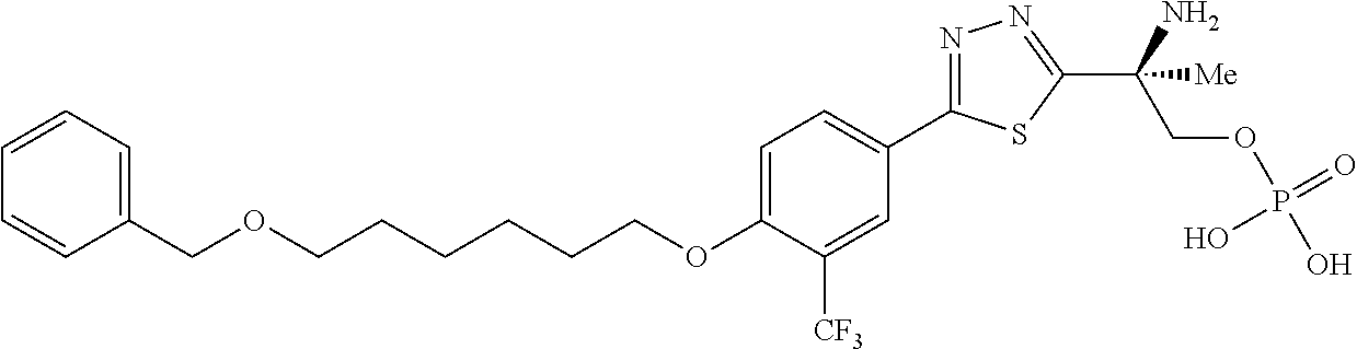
C(OC1=CC=C(C2=NN=C(C(COP(O)(=O)O)(N)[Me])S2)C=C1[CF3])CCCCCOCC1=CC=CC=C1
